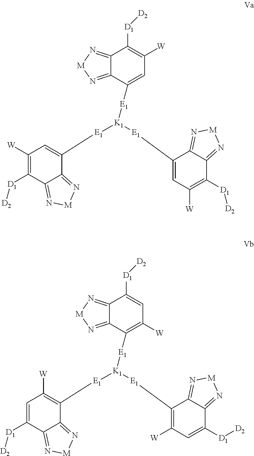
C12=N[M]N=C1C([E1][K1]([E1]C1=CC([W])=C([D1][D2])C3=N[M]N=C31)[E1]C1=CC([W])=C([D1][D2])C3=N[M]N=C13)=CC([W])=C2[D1][D2].C12=N[M]N=C1C([E1][K1]([E1]C1=C([W])C=C([D1][D2])C3=N[M]N=C31)[E1]C1=C([W])C=C([D1][D2])C3=N[M]N=C13)=C([W])C=C2[D1][D2]
